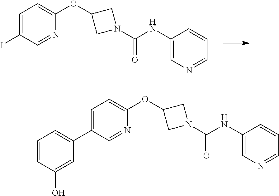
IC1=CC=C(OC2CN(C(NC3=CN=CC=C3)=O)C2)N=C1.C1=CC(O)=CC(C2=CC=C(OC3CN(C(NC4=CN=CC=C4)=O)C3)N=C2)=C1
